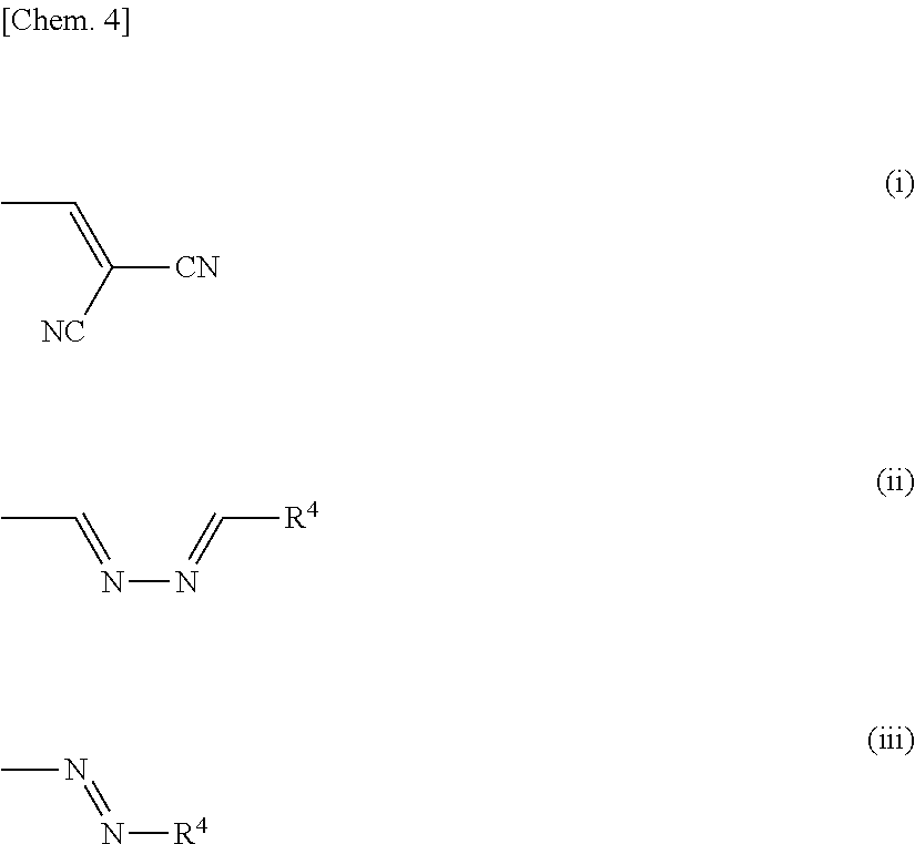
C(=C([NC])[CN])C.CC=NN=C[R4].CN=N[R4]
